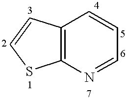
C12=C(N=CC=C1)SC=C2
